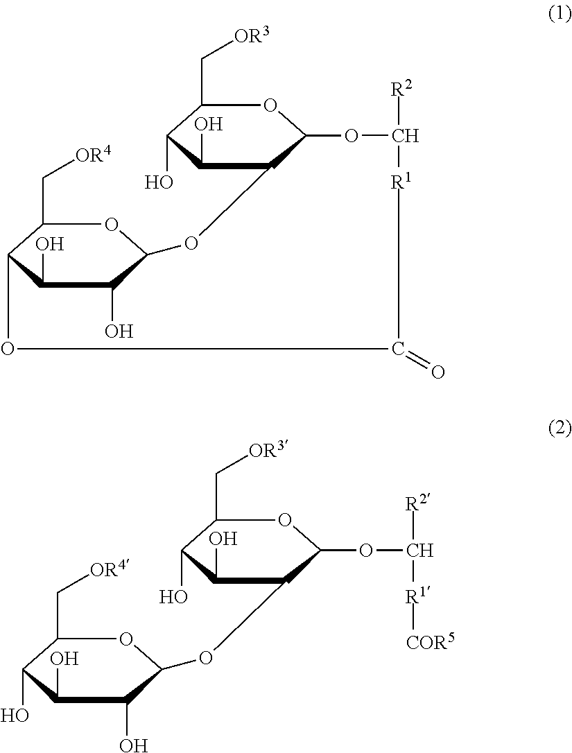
C1(O)C(O)C2OC(C[OR4])C1OC(=O)[R1]C([R2])OC1C(O2)C(O)C(O)C(C[OR3])O1.C1(O)C(O)C(OC2C(O)C(O)C(C[OR3])OC2OC([R2])[R1][COR5])OC(C[OR4])C1O
